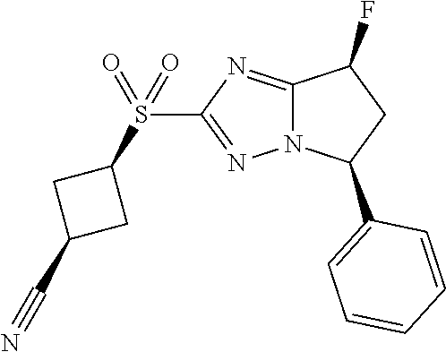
C12=NC(S(C3CC(C#N)C3)(=O)=O)=NN1C(C1=CC=CC=C1)CC2F
